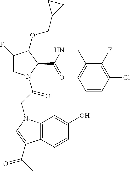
C1C(F)C(OCC2CC2)C(C(NCC2=CC=CC(Cl)=C2F)=O)N1C(CN1C2=C(C(C(C)=O)=C1)C=CC(O)=C2)=O
